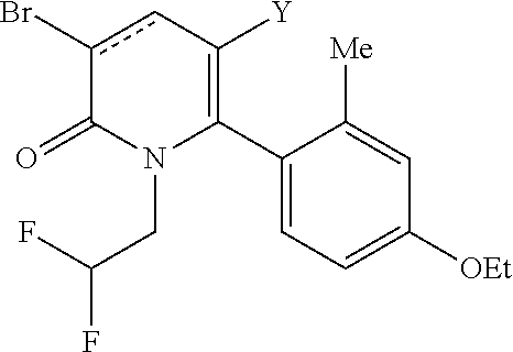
C1(C2=C([Y])cc(Br)C(=O)N2CC(F)F)=CC=C([OEt])C=C1[Me]
